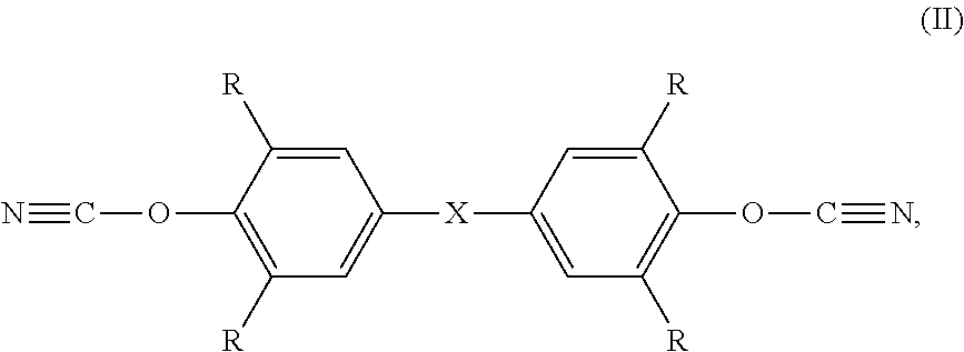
N#COC1=C([R])C=C([X]C2=CC([R])=C(OC#N)C([R])=C2)C=C1[R]
